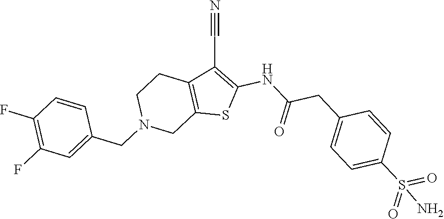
C12=C(C(C#N)=C(NC(CC3=CC=C(S(=O)(=O)N)C=C3)=O)S1)CCN(CC1=CC(F)=C(F)C=C1)C2
